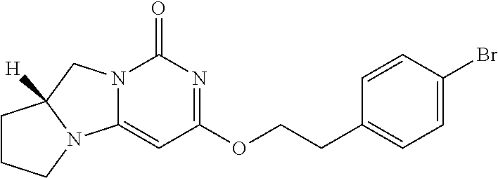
N12C(=CC(OCCC3=CC=C(Br)C=C3)=NC1=O)N1C([H])(C2)CCC1
